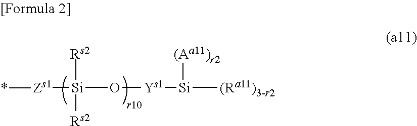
[Zs1]([Si](O[Ys1][Si]([(Aa11)r2])[(Ra11)3-r2])([Rs2])[Rs2])*
